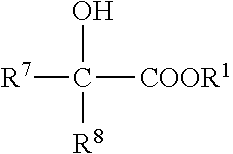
OC([R8])([COOR1])[R7]
